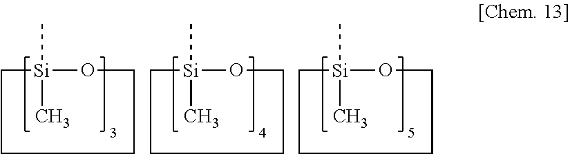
C1CCCO[Si]1(C)C.C1CCCO[Si]1(C)C.C1CCCO[Si]1(C)C
